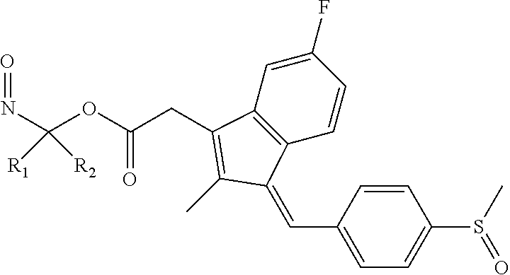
C1=C(F)C=CC2=C1C(CC(OC(N=O)([R2])[R1])=O)=C(C)C2=CC1=CC=C(S(=O)C)C=C1
